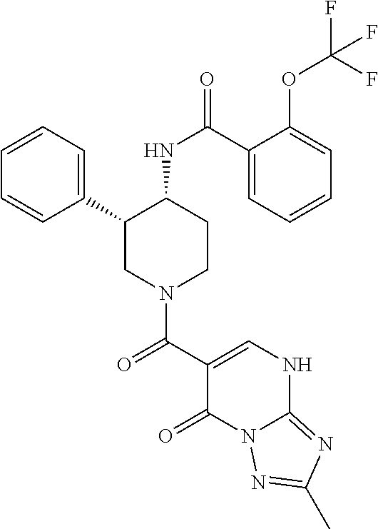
C1=CC=C(C2CN(C(C3=CNC4=NC(C)=NN4C3=O)=O)CCC2NC(=O)C2=CC=CC=C2OC(F)(F)F)C=C1
